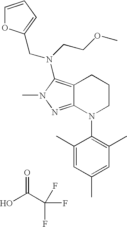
OC(C(F)(F)F)=O.C12=NN(C)C(N(CCOC)CC3=CC=CO3)=C1CCCN2C1=C(C)C=C(C)C=C1C
